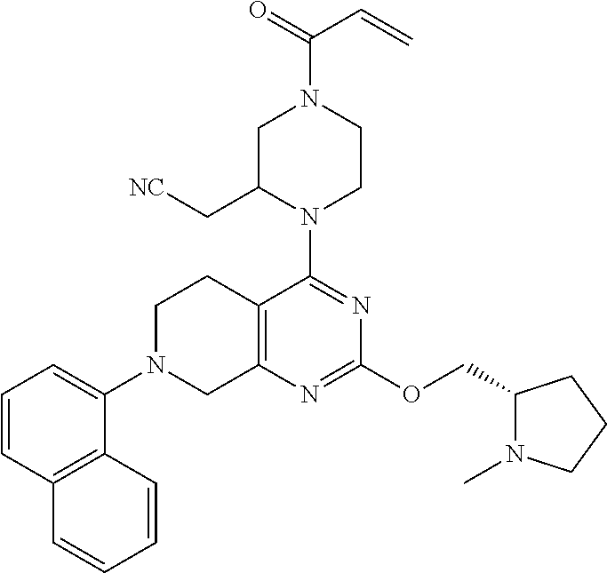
C1C(C[NC])N(C2=NC(OCC3N(C)CCC3)=NC3=C2CCN(C2=CC=CC4=C2C=CC=C4)C3)CCN1C(=O)C=C
